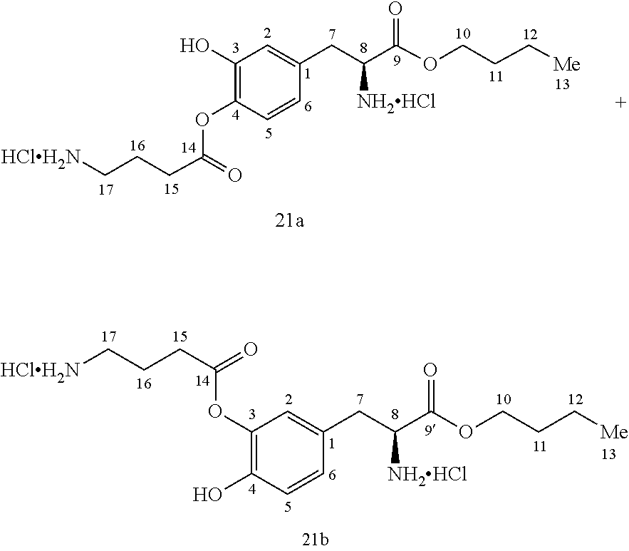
[HClH2N]CCCC(OC1=C(O)C=CC(CC(C(OCCC[Me])=O)[NH2HCl])=C1)=O.C1(O)=C(OC(=O)CCC[HClH2N])C=CC(CC(C(OCCC[Me])=O)[NH2HCl])=C1
